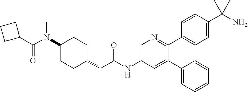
C1(N(C(C2CCC2)=O)C)CCC(CC(NC2=CN=C(C3=CC=C(C(N)(C)C)C=C3)C(C3=CC=CC=C3)=C2)=O)CC1
